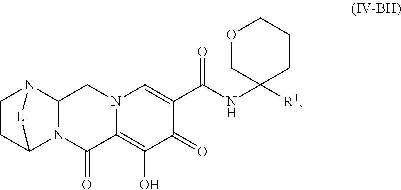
C1CC2N3C(N1[L]2)CN1C(=C(O)C(=O)C(C(NC2([R1])CCCOC2)=O)=C1)C3=O
